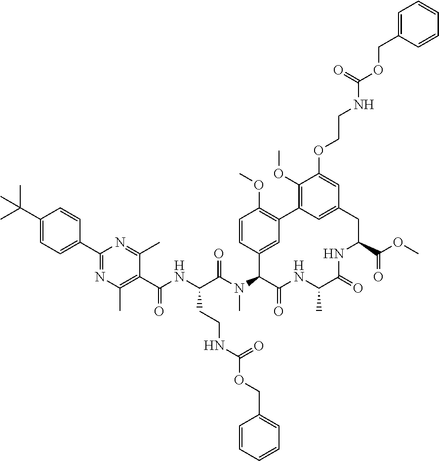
C(C(N(C1C(=O)NC(C)C(=O)NC(C(OC)=O)CC2=CC(=C(OC)C(OCCNC(=O)OCC3=CC=CC=C3)=C2)C2=C(OC)C=CC1=C2)C)=O)(CCNC(OCC1=CC=CC=C1)=O)NC(=O)C1=C(C)N=C(C2=CC=C(C(C)(C)C)C=C2)N=C1C
